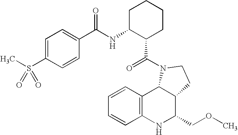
C1=CC2=C(C=C1)NC(COC)C1C2N(C(=O)C2CCCCC2NC(=O)C2=CC=C(S(C)(=O)=O)C=C2)CC1
